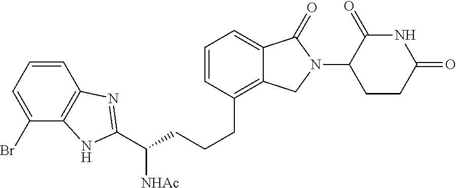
C(CCCC1=C2C(=CC=C1)C(=O)N(C1C(=O)NC(=O)CC1)C2)([NHAc])C1=NC2=C(C(Br)=CC=C2)N1
